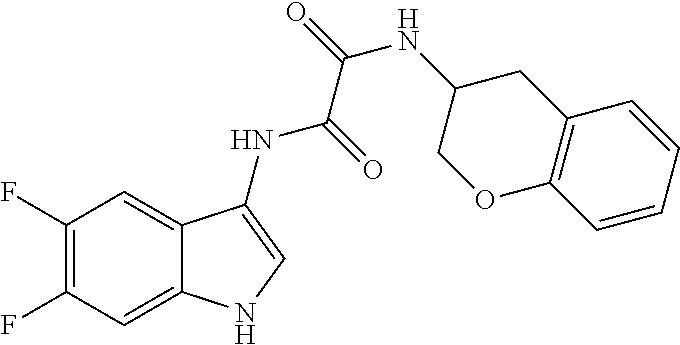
C1(F)=C(F)C=C2C(=C1)C(NC(=O)C(=O)NC1COC3=C(C1)C=CC=C3)=CN2
